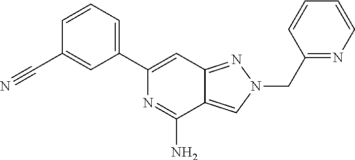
C1(C2=CC=CC(C#N)=C2)=CC2=NN(CC3=NC=CC=C3)C=C2C(N)=N1
